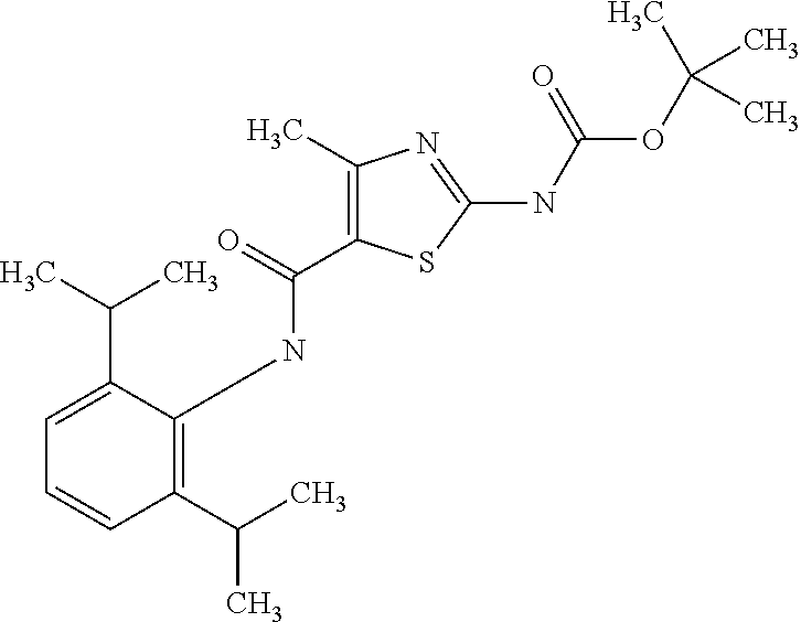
C1(C)=C(C(NC2=C(C(C)C)C=CC=C2C(C)C)=O)SC(NC(OC(C)(C)C)=O)=N1
